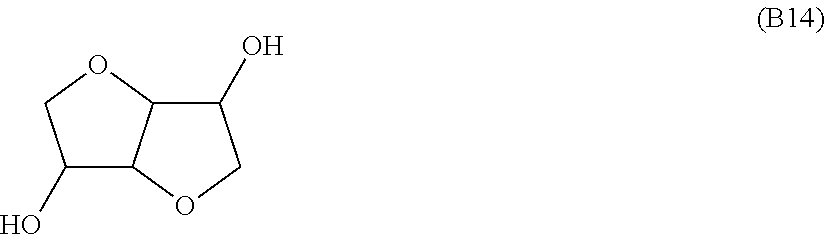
C1(O)C2C(OC1)C(O)CO2
